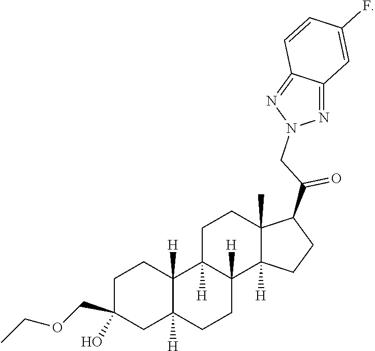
C1C(COCC)(O)CC2([H])C([H])(C1)C1([H])C([H])(CC2)C2([H])C(C)(CC1)C(C(CN1N=C3C(=N1)C=CC(F)=C3)=O)CC2
